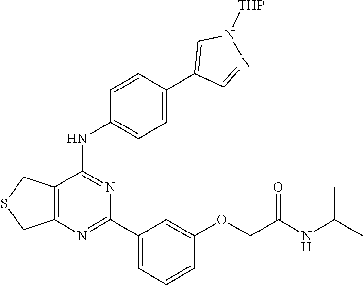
C12=C(N=C(C3=CC=CC(OCC(=O)NC(C)C)=C3)N=C1NC1=CC=C(C3=CN([THP])N=C3)C=C1)CSC2
